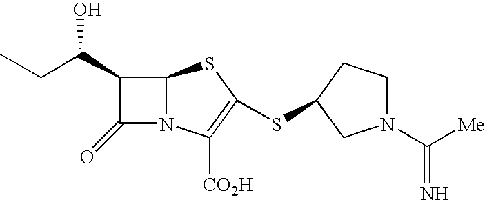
C1(C(CC)O)C(=O)N2C1SC(SC1CN(C([Me])=N)CC1)=C2[CO2H]
